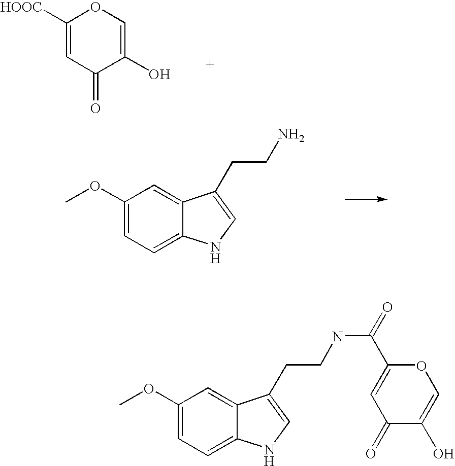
C1([HOOC])=CC(=O)C(O)=CO1.COC1=CC=C2C(=C1)C(CCN)=CN2.COC1=CC=C2C(=C1)C(CCNC(=O)C1=CC(=O)C(O)=CO1)=CN2
